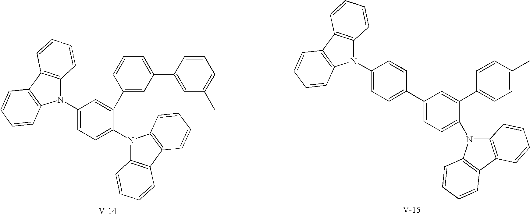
C1=C(N2C3=C(C4=C2C=CC=C4)C=CC=C3)C=C(C2=CC(C3=CC(C)=CC=C3)=CC=C2)C(N2C3=C(C4=C2C=CC=C4)C=CC=C3)=C1.[V].C1=C(N2C3=C(C4=C2C=CC=C4)C=CC=C3)C=CC(C2=CC=C(N3C4=C(C5=C3C=CC=C5)C=CC=C4)C(C3=CC=C(C)C=C3)=C2)=C1.[V]
